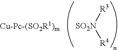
[SO2N]([R3])[R4]
